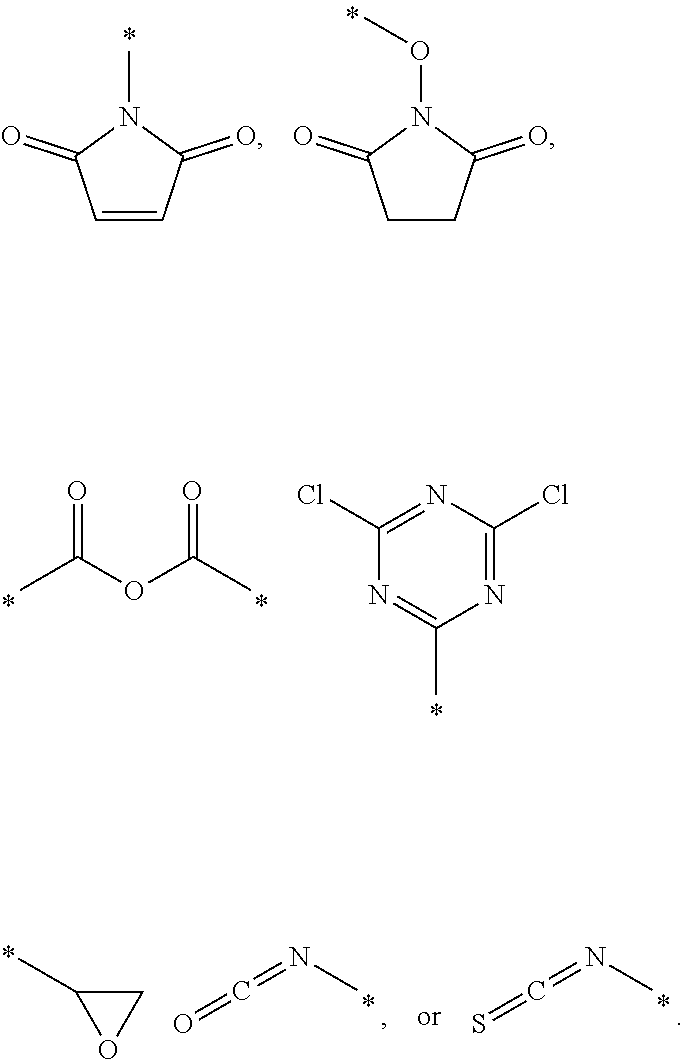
C1=CC(=O)N(C)C1=O.C1CC(=O)N(OC)C1=O.O=C(C)OC(=O)C.N1=C(Cl)N=C(Cl)N=C1C.C1C(C)O1.C(=NC)=O.C(=NC)=S
